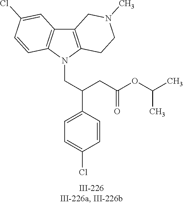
N1(CC(C2=CC=C(Cl)C=C2)CC(OC(C)C)=O)C2=C(C3=C1C=CC(Cl)=C3)CN(C)CC2
